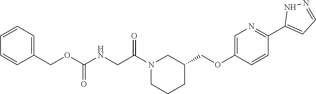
N1(C(CNC(OCC2=CC=CC=C2)=O)=O)CCCC(COC2=CN=C(C3=CC=NN3)C=C2)C1
